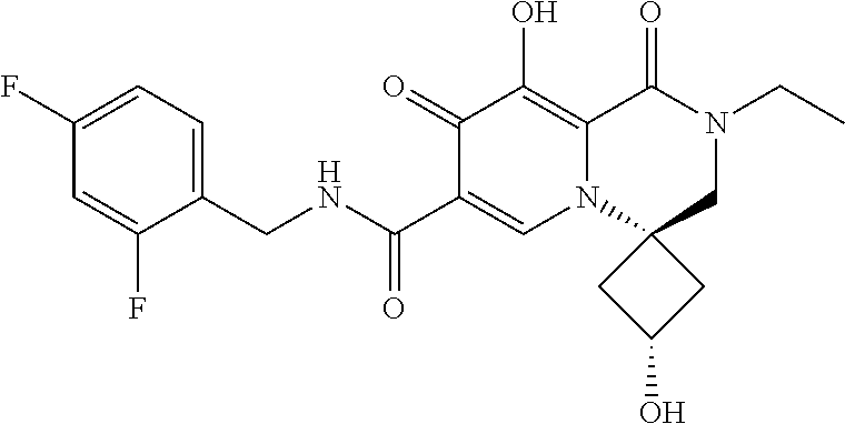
C1(CNC(=O)C2=CN3C(=C(O)C2=O)C(=O)N(CC)CC32CC(O)C2)=CC=C(F)C=C1F
